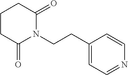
C1(CCN2C(=O)CCCC2=O)=CC=NC=C1
